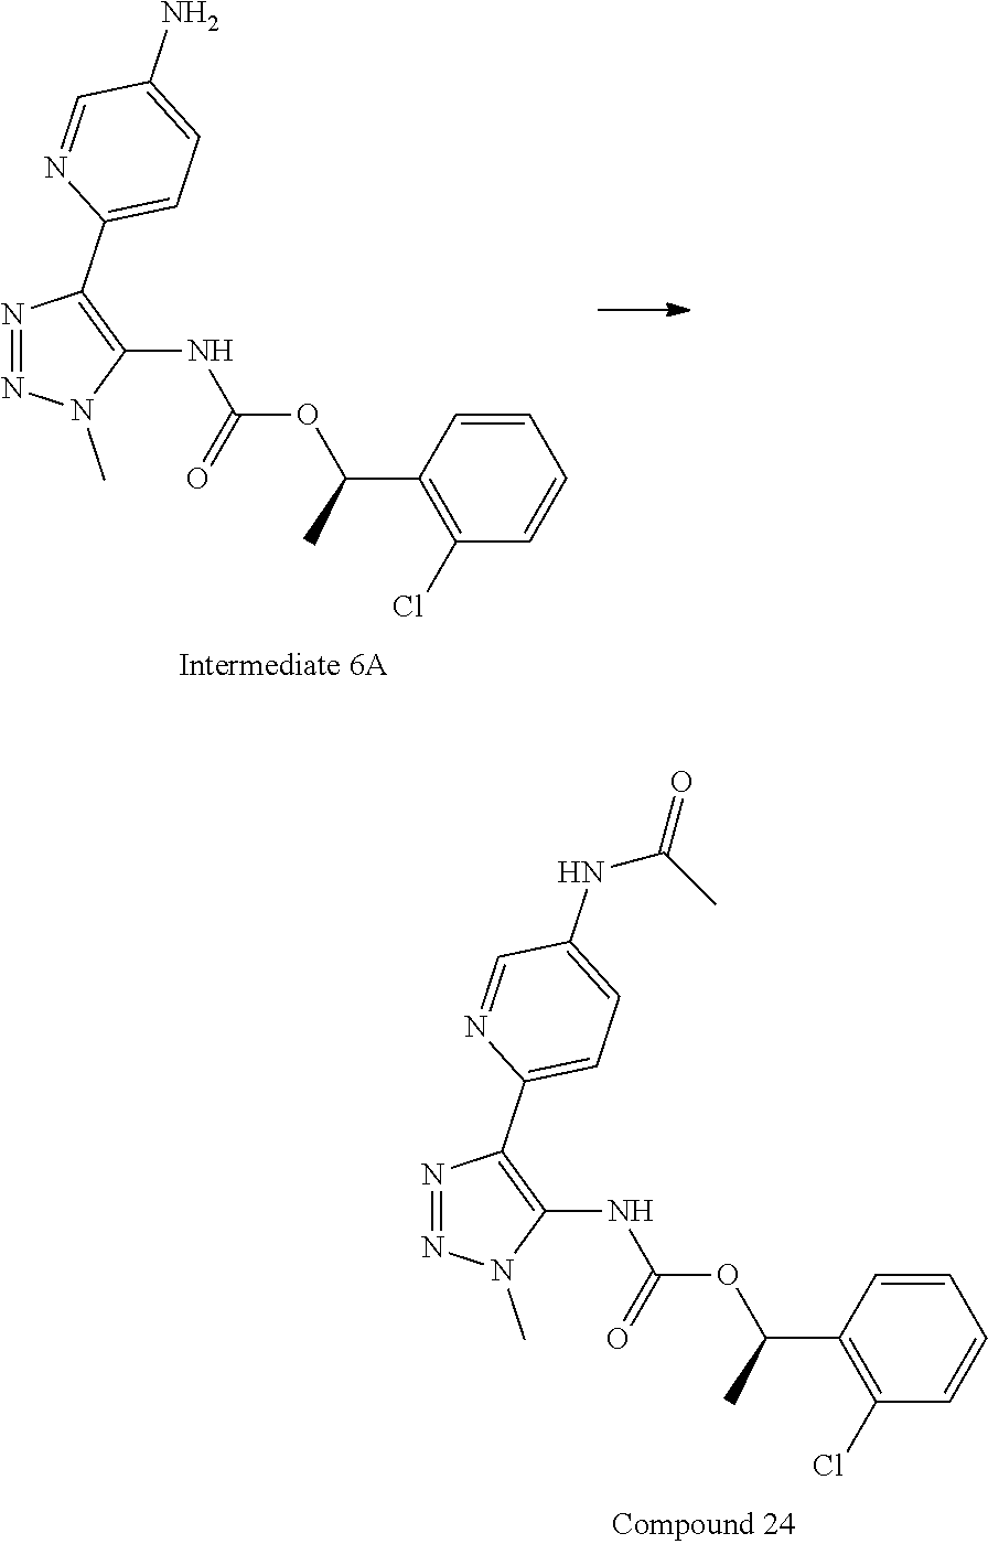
C1=CC(C(C)OC(NC2=C(C3=CC=C(N)C=N3)N=NN2C)=O)=C(Cl)C=C1.C1=CC(C(C)OC(NC2=C(C3=CC=C(NC(=O)C)C=N3)N=NN2C)=O)=C(Cl)C=C1
